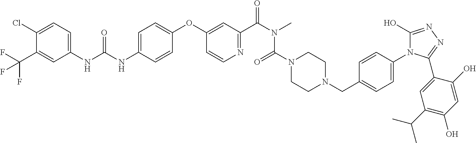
N1=C(C(N(C)C(N2CCN(CC3=CC=C(N4C(O)=NN=C4C4=CC(C(C)C)=C(O)C=C4O)C=C3)CC2)=O)=O)C=C(OC2=CC=C(NC(NC3=CC=C(Cl)C(C(F)(F)F)=C3)=O)C=C2)C=C1
